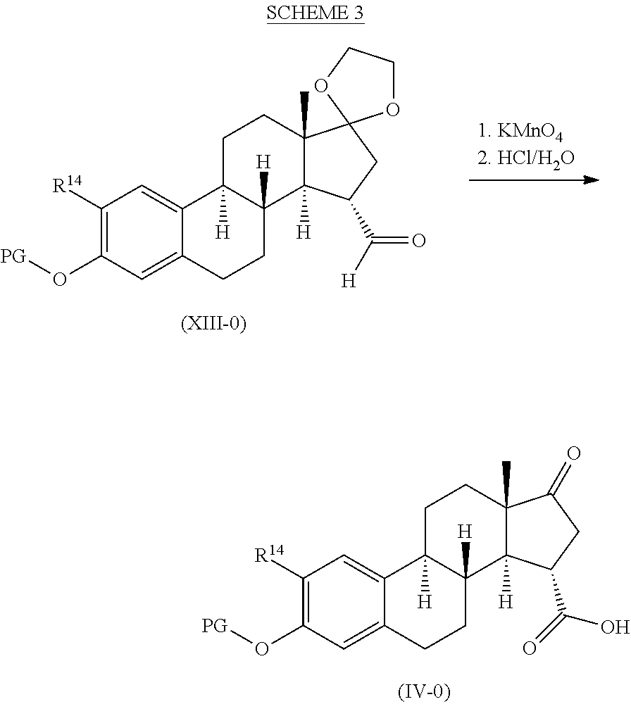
C1([R14])=C(O[PG])C=C2C(=C1)C1([H])C([H])(CC2)C2([H])C(C)(CC1)C1(CC2C([H])=O)OCCO1.C1([R14])=C(O[PG])C=C2C(=C1)C1([H])C([H])(CC2)C2([H])C(C)(CC1)C(=O)CC2C(=O)O
